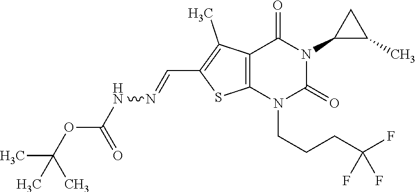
C12=C(N(CCCC(F)(F)F)C(=O)N(C3C(C)C3)C1=O)SC(C=NNC(OC(C)(C)C)=O)=C2C
